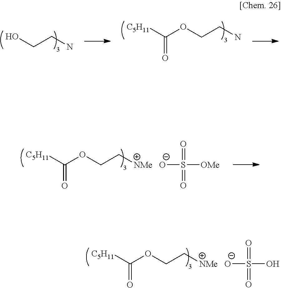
[C5H11]C(=O)OCC[NMe].[O-]S(=O)(=O)O.[C5H11]C(=O)OCC[NMe].[O-]S(=O)(=O)[OMe].OCCN.[C5H11]C(=O)OCCN
